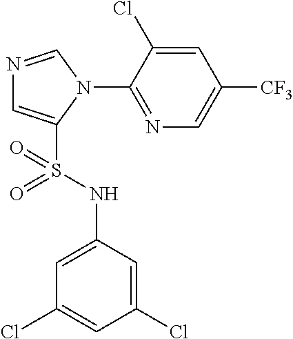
N1=CN(C2=NC=C([CF3])C=C2Cl)C(S(NC2=CC(Cl)=CC(Cl)=C2)(=O)=O)=C1
